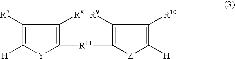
C1([R7])=C([H])[Y]C([R11]C2=C([R9])C([R10])=C([H])[Z]2)=C1[R8]
